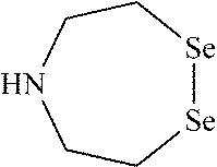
N1CC[Se][Se]CC1
